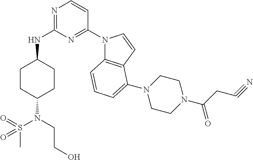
C1CC(N(S(C)(=O)=O)CCO)CCC1NC1=NC=CC(N2C3=C(C=C2)C(N2CCN(C(=O)CC#N)CC2)=CC=C3)=N1
